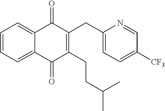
C1=CC=C2C(=O)C(CC3=CC=C([CF3])C=N3)=C(CCC(C)C)C(=O)C2=C1
